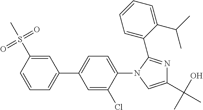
C1=CC(S(=O)(=O)C)=CC(C2=CC=C(N3C=C(C(O)(C)C)N=C3C3=CC=CC=C3C(C)C)C(Cl)=C2)=C1
